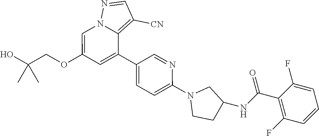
C1=C(OCC(O)(C)C)C=C(C2=CC=C(N3CCC(NC(C4=C(F)C=CC=C4F)=O)C3)N=C2)C2=C([CN])C=NN12
